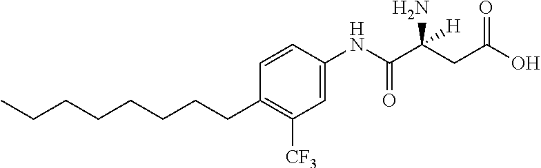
CCCCCCCCC1=C([CF3])C=C(NC(C(CC(O)=O)(N)[H])=O)C=C1
